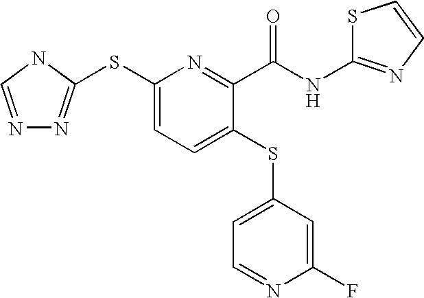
N1=CNC(SC2=CC=C(SC3=CC=NC(F)=C3)C(C(=O)NC3=NC=CS3)=N2)=N1
